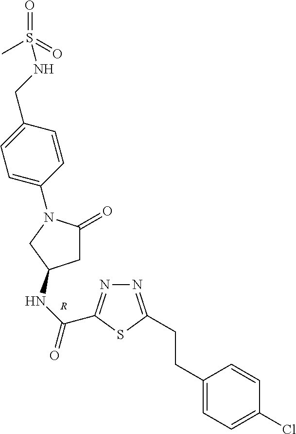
[R].C1C(=O)N(C2=CC=C(CNS(=O)(=O)C)C=C2)CC1NC(=O)C1=NN=C(CCC2=CC=C(Cl)C=C2)S1
